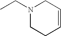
CCN1CCC=CC1
